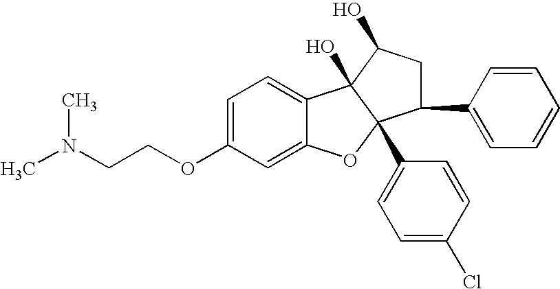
C1=C(OCCN(C)C)C=C2C(=C1)C1(O)C(C3=CC=C(Cl)C=C3)(O2)C(C2=CC=CC=C2)CC1O
